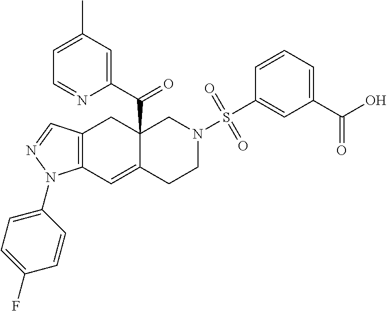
C12=C(C=C3C(C(C4=CC(C)=CC=N4)=O)(C1)CN(S(C1=CC(C(O)=O)=CC=C1)(=O)=O)CC3)N(C1=CC=C(F)C=C1)N=C2
